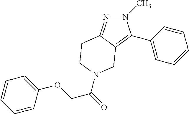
N1=C2C(=C(C3=CC=CC=C3)N1C)CN(C(=O)COC1=CC=CC=C1)CC2
